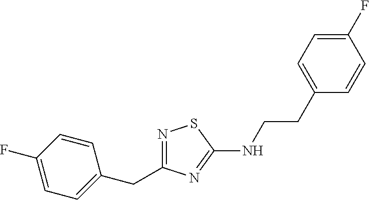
N1=C(CC2=CC=C(F)C=C2)N=C(NCCC2=CC=C(F)C=C2)S1
